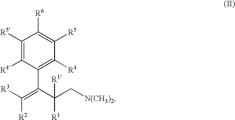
C1([R5])=C([R4])C(C(C(C[N(CH3)2])([R1])[R1])=C([R3])[R2])=C([R4])C([R5])=C1[R6]
